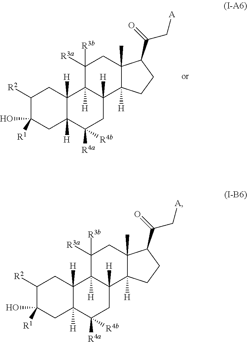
C1([R2])C([R1])(O)CC2([H])C([H])(C1)C1([H])C([H])(CC2([R4a])[R4b])C2([H])C(C)(CC1([R3a])[R3b])C(C(=O)C[A])CC2.C1([R2])C([R1])(O)CC2([H])C([H])(C1)C1([H])C([H])(CC2([R4a])[R4b])C2([H])C(C)(CC1([R3a])[R3b])C(C(=O)C[A])CC2
